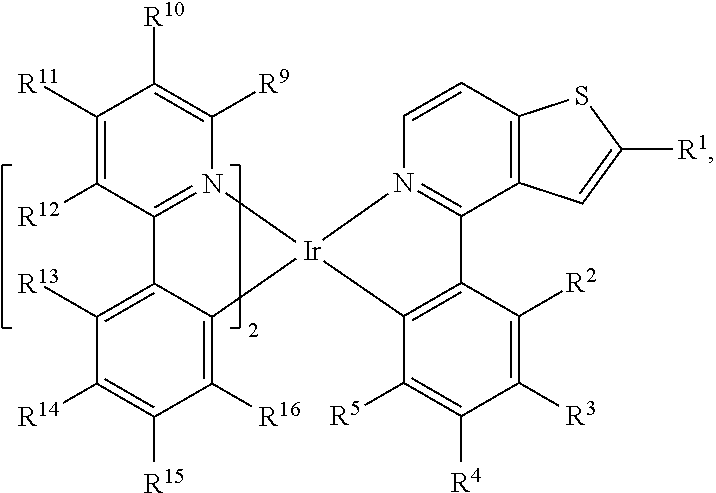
C1([R11])=C([R12])C2=N(C([R9])=C1[R10])[Ir]1(C3=C([R16])C([R15])=C([R14])C([R13])=C23)N2=C(C3=C(C=C2)SC([R1])=C3)C2=C1C([R5])=C([R4])C([R3])=C2[R2]
